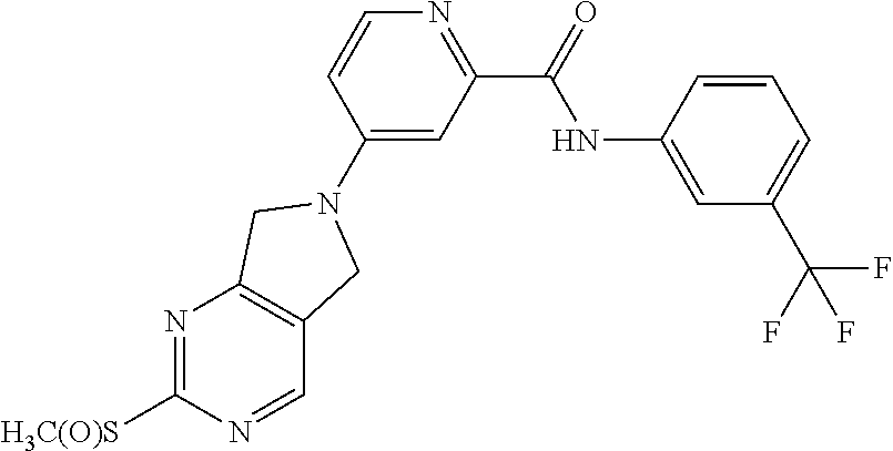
N1=C([H3C(O)S])N=CC2=C1CN(C1=CC(C(=O)NC3=CC(C(F)(F)F)=CC=C3)=NC=C1)C2
